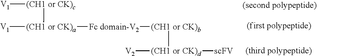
[V1][(CH1 or CK)c][(CH1 or CK)a]([V1])[Fc domain-V2][(CH1 or CK)b][(CH1 or CK)d]([V2])[scFV]
